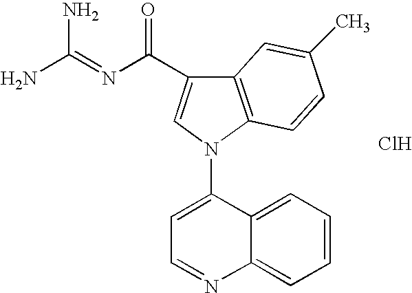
NC(=NC(=O)C1=CN(C2=CC=NC3=CC=CC=C23)C2=C1C=C(C)C=C2)N.Cl
